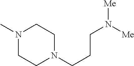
N1(C)CCN(CCCN([Me])[Me])CC1
